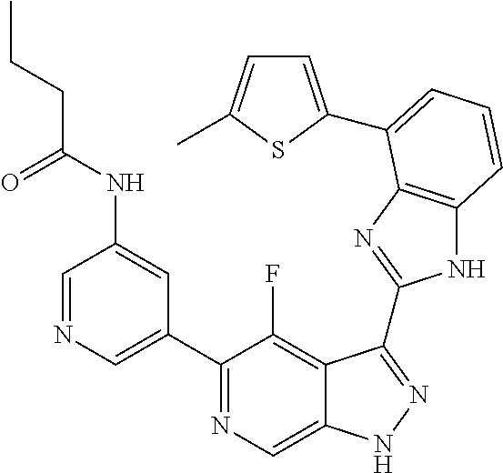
C1=NC=C(C2=NC=C3C(=C2F)C(C2=NC4=C(N2)C=CC=C4C2=CC=C(C)S2)=NN3)C=C1NC(CCC)=O
